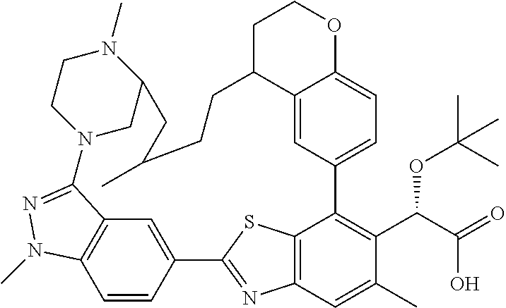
C12=CC3=CC=C1OCCC2CCC(C)CC1CN(C2=NN(C)C4=C2C=C(C2=NC5=C(C3=C(C(C(O)=O)OC(C)(C)C)C(C)=C5)S2)C=C4)CCN1C
